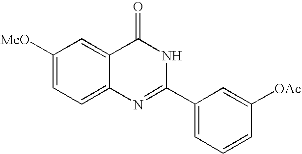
C1=C2C(=CC([MeO])=C1)C(=O)NC(C1=CC=CC([OAc])=C1)=N2
